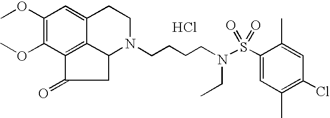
Cl.C12=C3C(OC)=C(OC)C=C1CCN(CCCCN(S(=O)(=O)C1=CC(C)=C(Cl)C=C1C)CC)C2CC3=O
